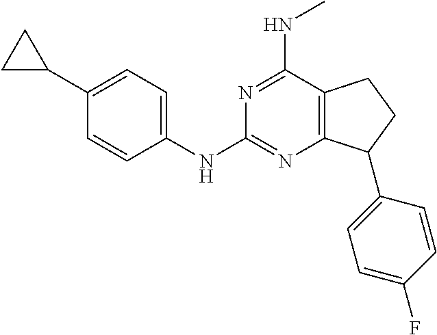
C1(C2=CC=C(NC3=NC4=C(C(NC)=N3)CCC4C3=CC=C(F)C=C3)C=C2)CC1
